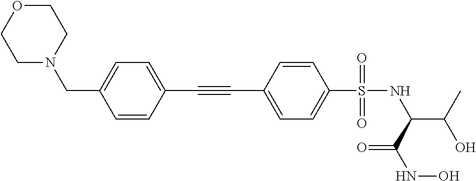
C1OCCN(CC2=CC=C(C#CC3=CC=C(S(NC(C(O)C)C(NO)=O)(=O)=O)C=C3)C=C2)C1
